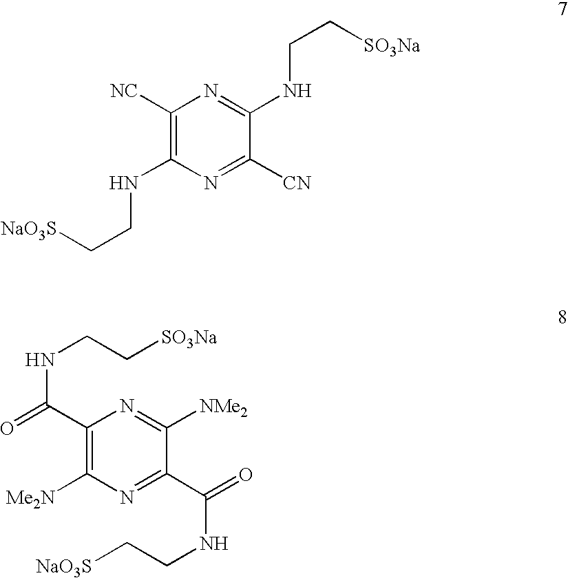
C1([NC])=C(NCC[NaO3S])N=C([CN])C(NCC[SO3Na])=N1.C1(C(=O)NCC[SO3Na])=C([Me2N])N=C(C(=O)NCC[NaO3S])C([NMe2])=N1
